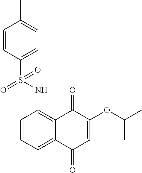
C1=CC=C2C(=C1NS(C1=CC=C(C)C=C1)(=O)=O)C(=O)C(OC(C)C)=CC2=O
